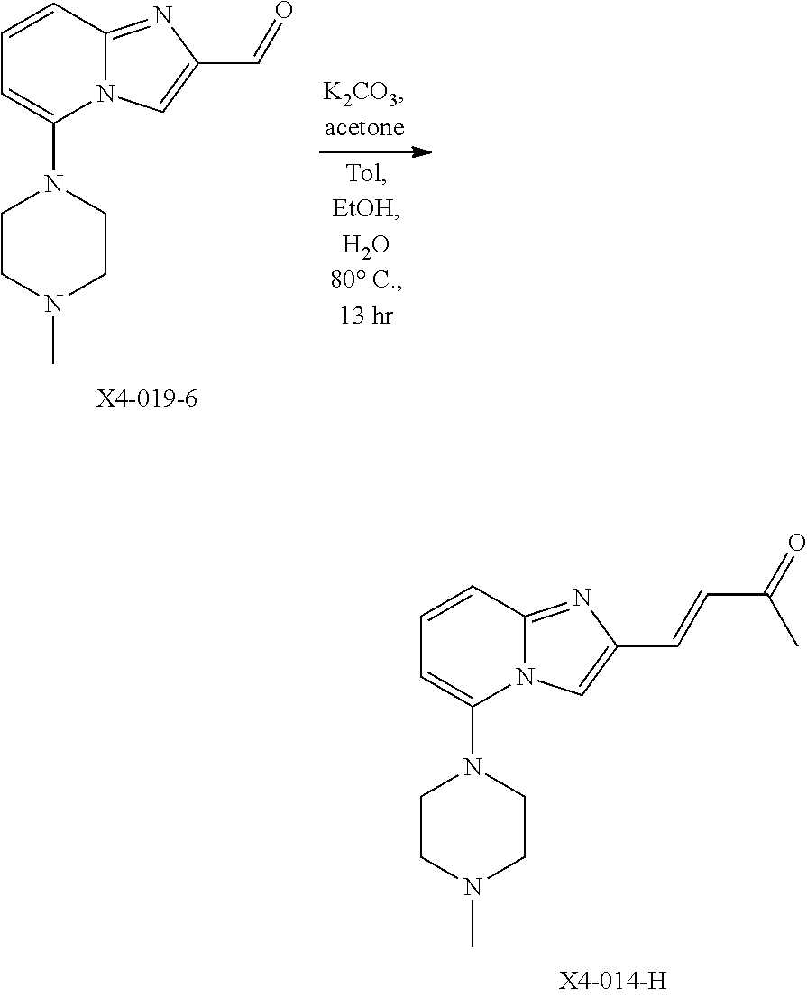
C1CN(C)CCN1C1=CC=CC2=NC(C=CC(=O)C)=CN12.C1CN(C)CCN1C1=CC=CC2=NC(C=O)=CN12
